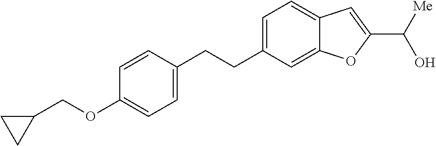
C1=CC(OCC2CC2)=CC=C1CCC1=CC=C2C(=C1)OC(C(O)[Me])=C2
